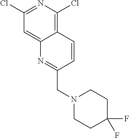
C12=C(Cl)N=C(Cl)C=C1N=C(CN1CCC(F)(F)CC1)C=C2
